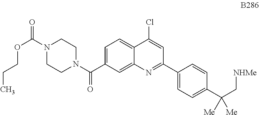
C1=C(C(N2CCN(C(=O)OCCC)CC2)=O)C=C2C(=C1)C(Cl)=CC(C1=CC=C(C([Me])([Me])C[NHMe])C=C1)=N2
